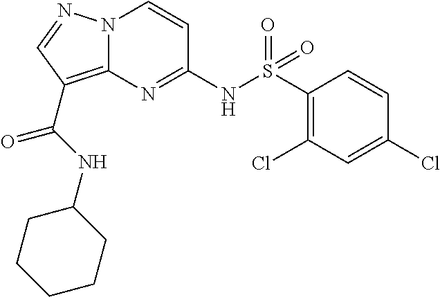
N(C1=NC2=C(C(=O)NC3CCCCC3)C=NN2C=C1)S(C1=C(Cl)C=C(Cl)C=C1)(=O)=O
